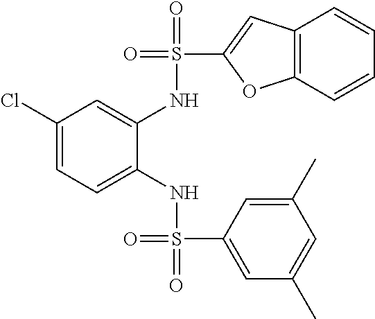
C1(Cl)=CC=C(NS(=O)(C2=CC(C)=CC(C)=C2)=O)C(NS(=O)(C2=CC3=C(O2)C=CC=C3)=O)=C1
